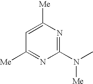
C1([Me])=CC([Me])=NC(N(C)[Me])=N1
